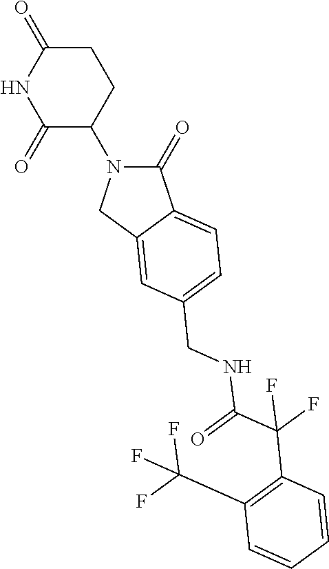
C1(=O)N(C2C(=O)NC(=O)CC2)CC2=CC(CNC(C(C3=C(C(F)(F)F)C=CC=C3)(F)F)=O)=CC=C12
